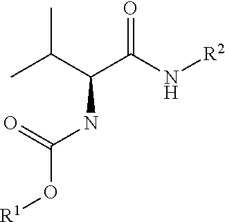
CC(C(C(N[R2])=O)NC(O[R1])=O)C
